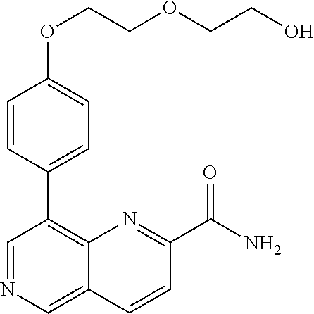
C1(OCCOCCO)=CC=C(C2=C3C(=CN=C2)C=CC(C(N)=O)=N3)C=C1
